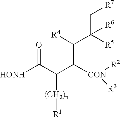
[HONH]C(=O)C(C(C([R4])C([R5])(C[R7])[R6])[CON]([R2])[R3])[(CH2)n][R1]
